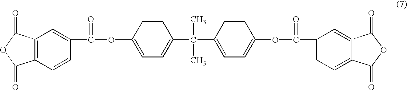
C12=C(C(=O)OC1=O)C=C(C(=O)OC1=CC=C(C(C)(C)C3=CC=C(OC(=O)C4=CC=C5C(=C4)C(=O)OC5=O)C=C3)C=C1)C=C2
